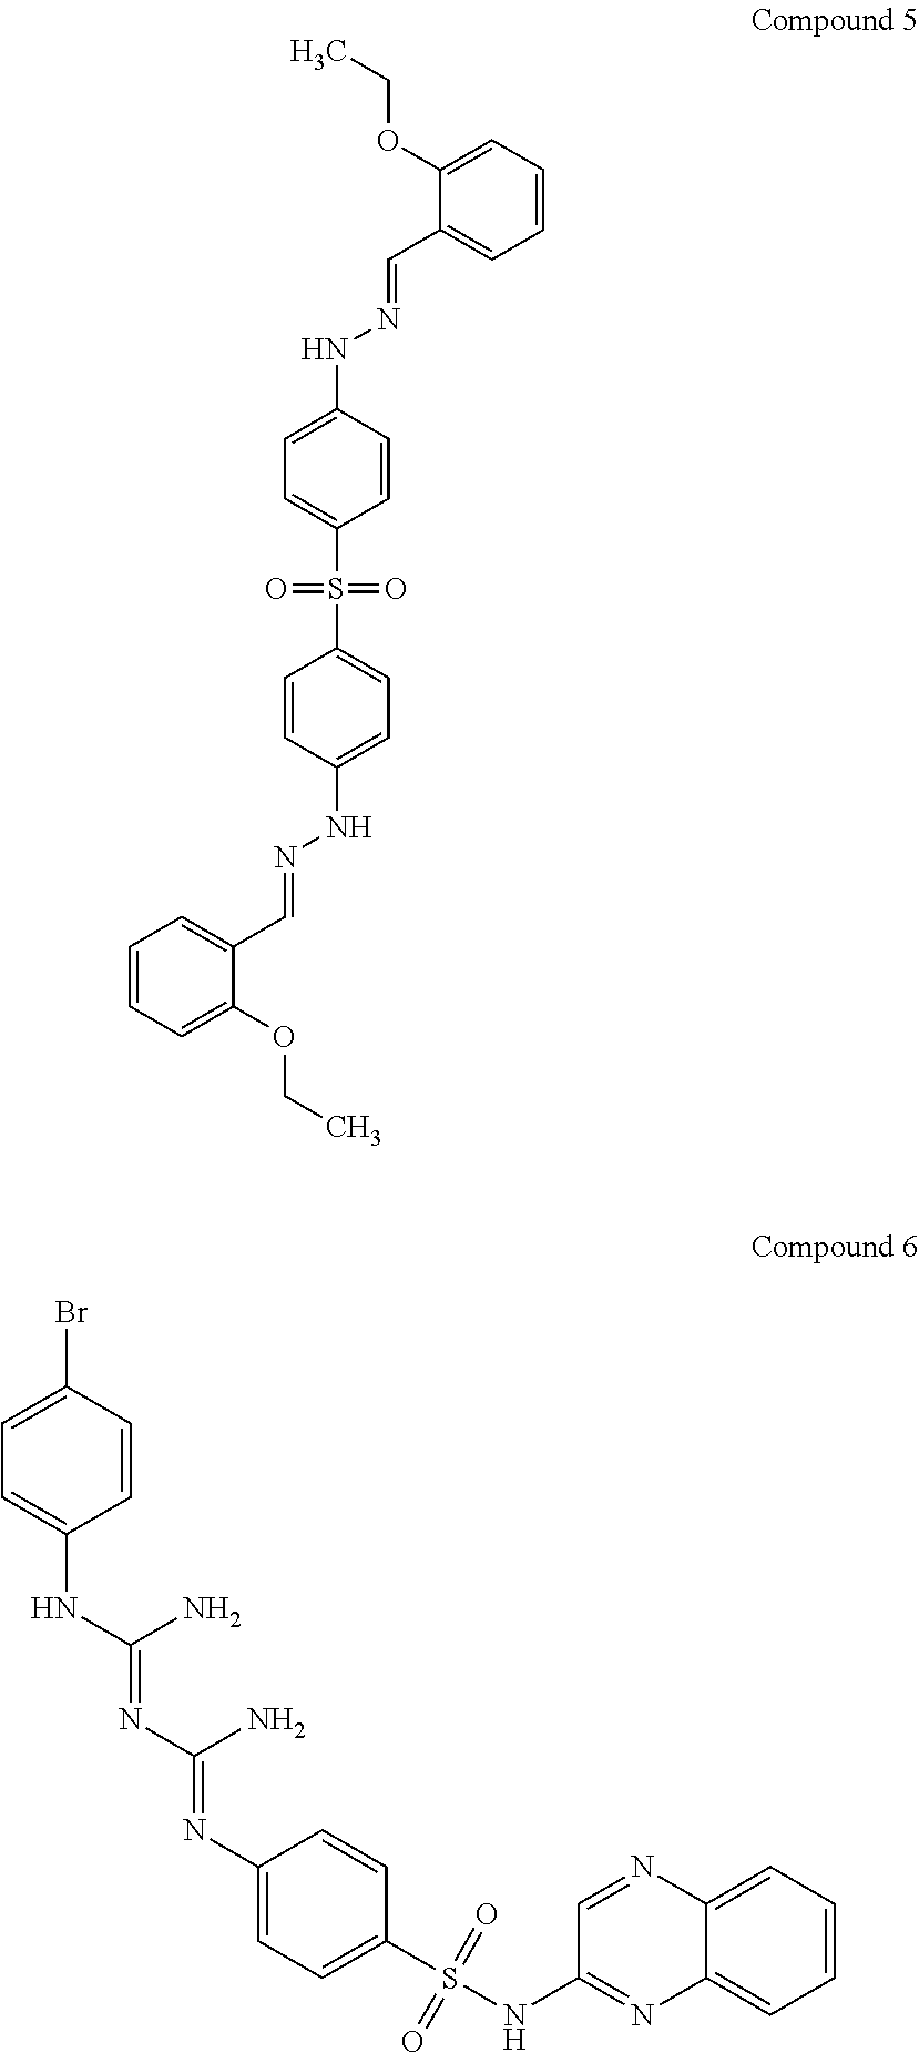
C1=CC(NN=CC2=CC=CC=C2OCC)=CC=C1S(C1=CC=C(NN=CC2=CC=CC=C2OCC)C=C1)(=O)=O.C1=CC=C2C(=C1)N=C(NS(C1=CC=C(N=C(N)N=C(N)NC3=CC=C(Br)C=C3)C=C1)(=O)=O)C=N2
